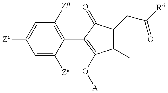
C1=C([Ze])C(C2=C(O[A])C(C)C(CC(=O)[R6])C2=O)=C([Za])C=C1[Zc]
